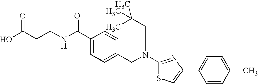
N(C1=NC(C2=CC=C(C)C=C2)=CS1)(CC1=CC=C(C(NCCC(O)=O)=O)C=C1)CC(C)(C)C
